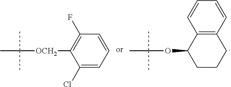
CC(C)(C)[OCH2]C1=C(F)C=CC=C1Cl.CC(C)(C)OC1CCCC2=C1C=CC=C2
